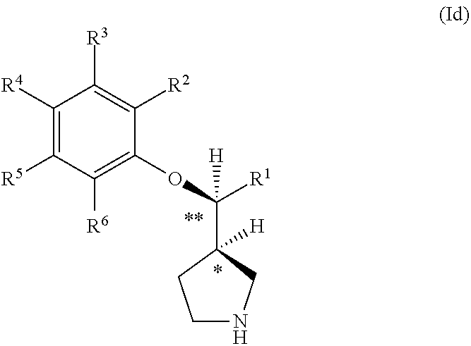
C1NCC(C(OC2=C([R6])C([R5])=C([R4])C([R3])=C2[R2])([R1])[H])([H])C1
